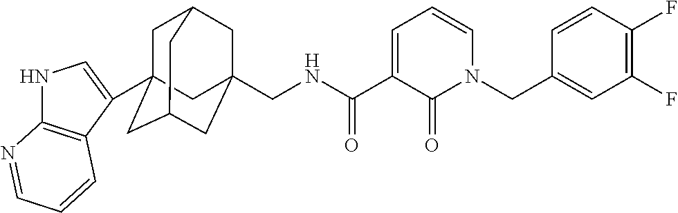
C(NC(C1=CC=CN(CC2=CC(F)=C(F)C=C2)C1=O)=O)C12CC3CC(C4=CNC5=C4C=CC=N5)(CC(C1)C3)C2
